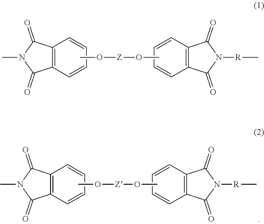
C12=C(C=CC=C1)C(=O)N(C)C2=O.CO[Z]OC.C1=CC2=C(C=C1)C(=O)N([R]C)C2=O.C12=C(C=CC=C1)C(=O)N(C)C2=O.CO[Z]OC.C1=CC2=C(C=C1)C(=O)N([R]C)C2=O
